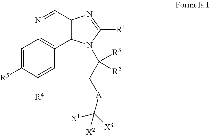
N1=CC2=C(C3=C1C=C([R5])C([R4])=C3)N(C(C[A]C([X3])([X1])[X2])([R3])[R2])C([R1])=N2
